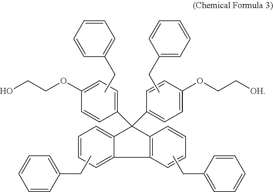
C1(C2(C3=CC=C(OCC[OH])C=C3)C3=CC=CC=C3C3=C2C=CC=C3)=CC=C(OCCO)C=C1.CCC1=CC=CC=C1.CCC1=CC=CC=C1.CCC1=CC=CC=C1.CCC1=CC=CC=C1
